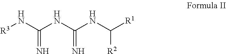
[R3]NC(NC(NC([R1])[R2])=N)=N
